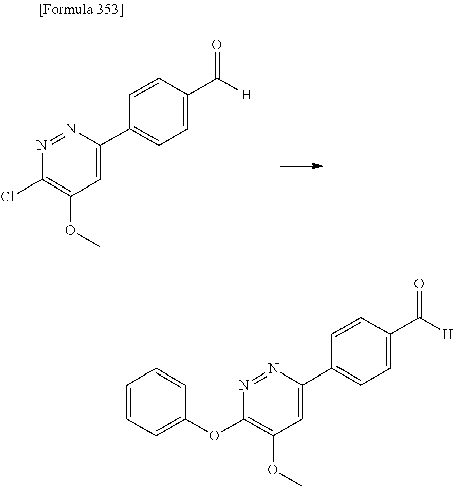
C1=C(C([H])=O)C=CC(C2=CC(OC)=C(Cl)N=N2)=C1.C1=C(C([H])=O)C=CC(C2=CC(OC)=C(OC3=CC=CC=C3)N=N2)=C1
